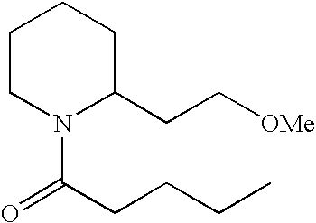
C1CN(C(=O)CCCC)C(CC[OMe])CC1
